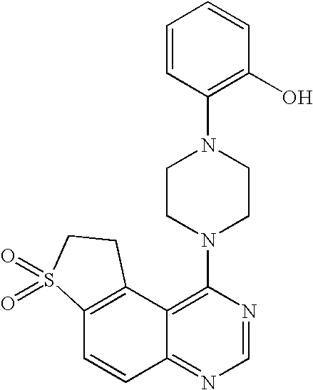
C12=C(C3=C(N4CCN(C5=C(O)C=CC=C5)CC4)N=CN=C3C=C1)CCS2(=O)=O
